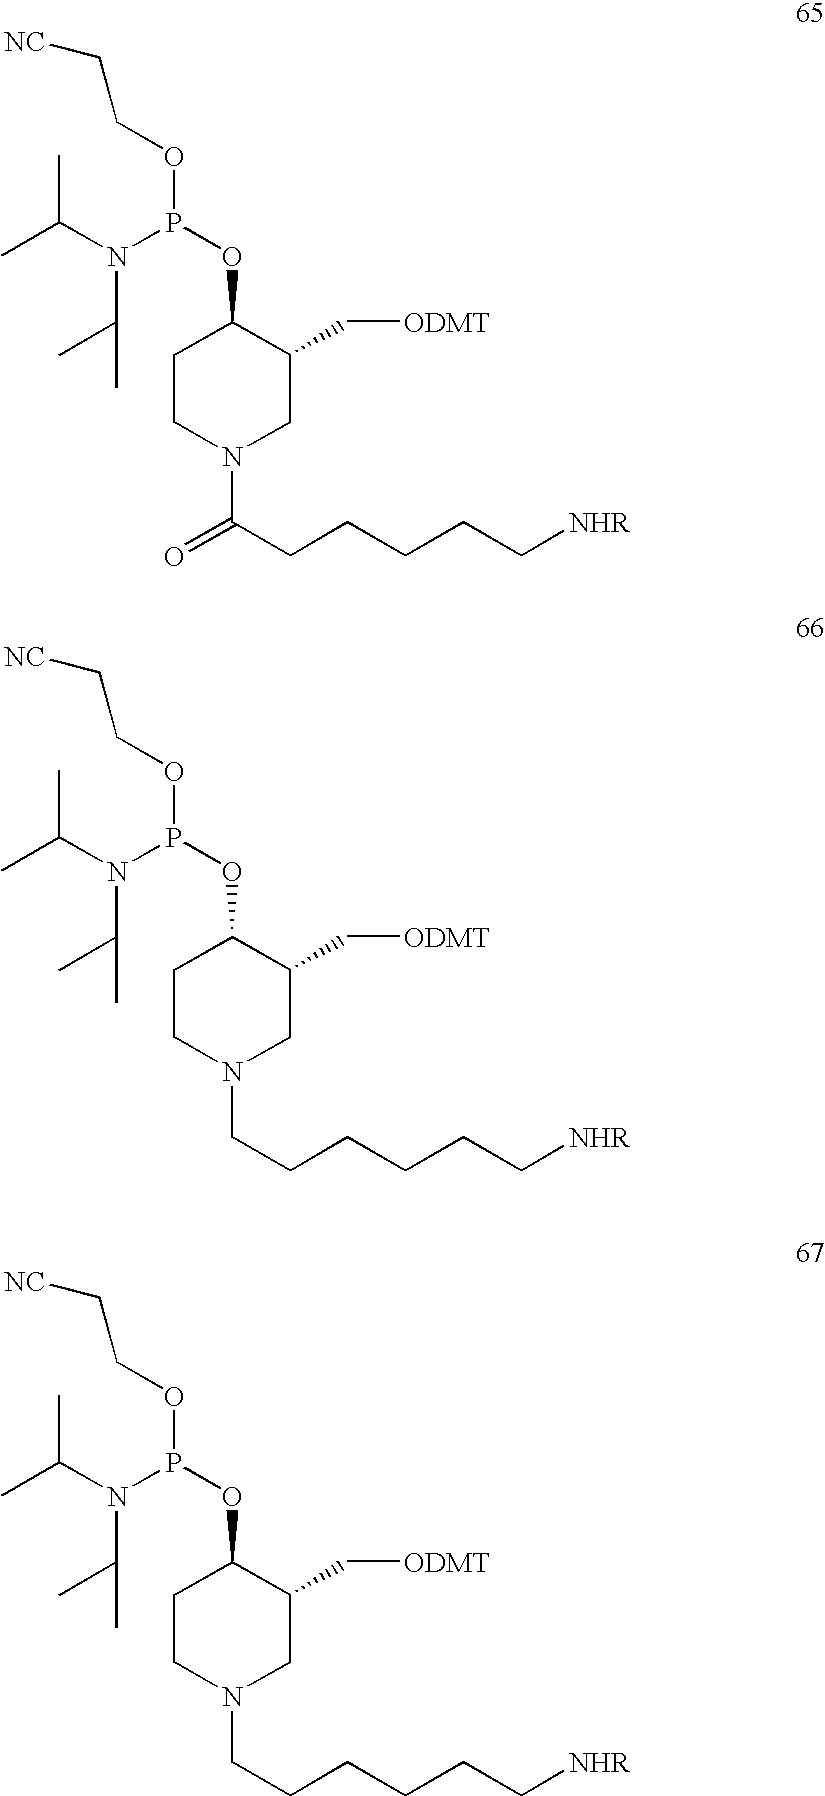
CC(N(P(OC1CCN(C(CCCCC[NHR])=O)CC1C[ODMT])OCC[NC])C(C)C)C.CC(N(P(OC1CCN(CCCCCC[NHR])CC1C[ODMT])OCC[NC])C(C)C)C.CC(N(P(OC1CCN(CCCCCC[NHR])CC1C[ODMT])OCC[NC])C(C)C)C
